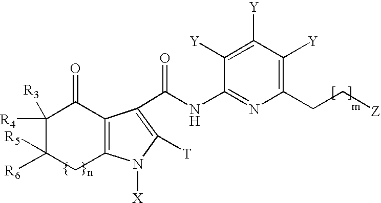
C12=C(C(C(=O)NC3=NC(CC[Z])=C([Y])C([Y])=C3[Y])=C([T])N1[X])C(=O)C([R4])([R3])C([R6])([R5])C2
